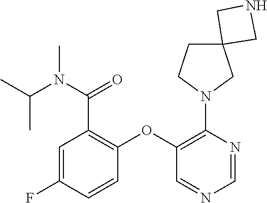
C1=C(F)C=CC(OC2=C(N3CC4(CC3)CNC4)N=CN=C2)=C1C(=O)N(C)C(C)C
